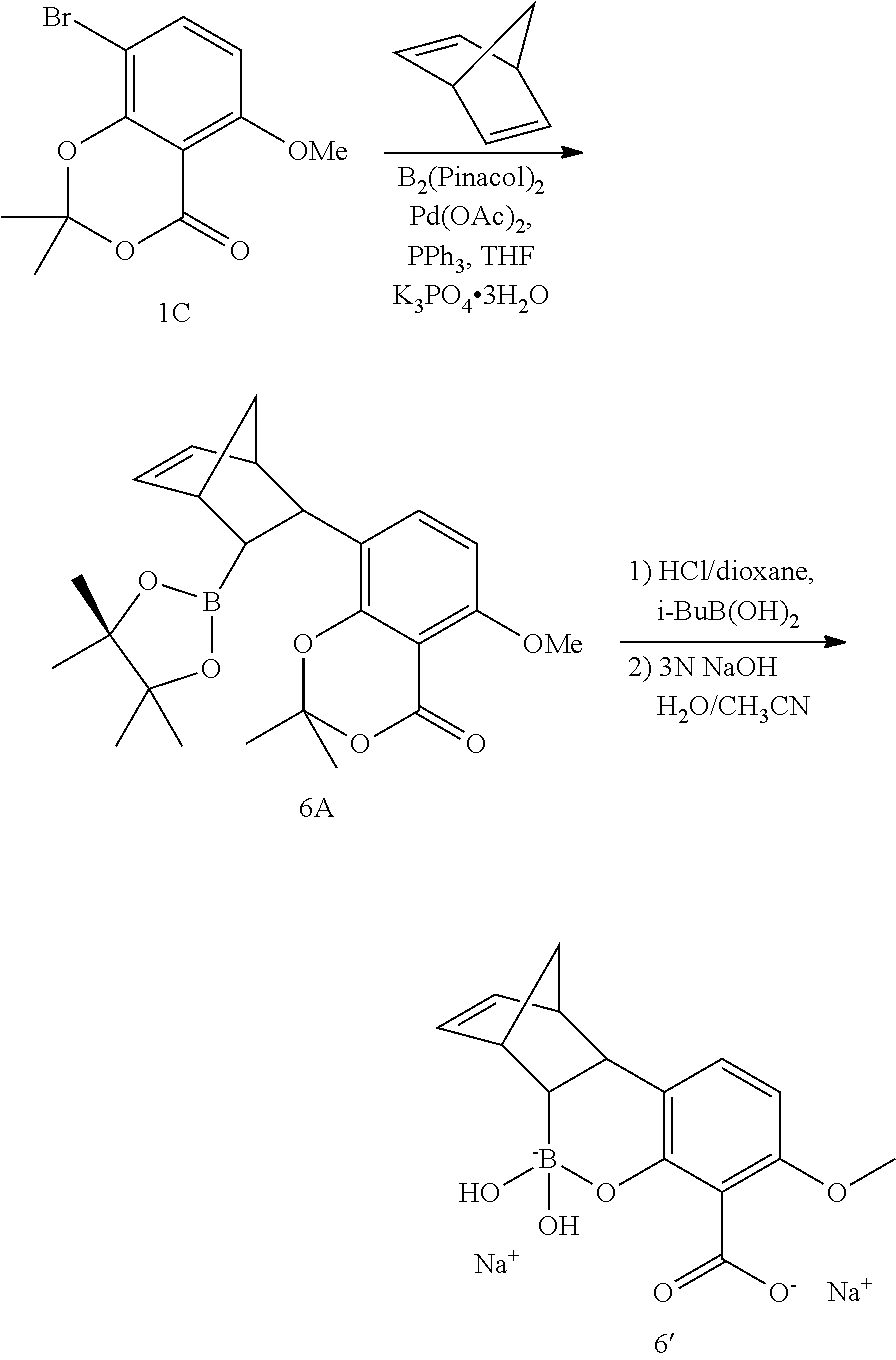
C1(Br)=C2C(=C([OMe])C=C1)C(=O)OC(C)(C)O2.C1=CC2C=CC1C2.C1(C2C(B3OC(C)(C)C(C)(C)O3)C3C=CC2C3)=C2C(=C([OMe])C=C1)C(=O)OC(C)(C)O2.[Na].[Na].C12=C(C(C(=O)[O-])=C(OC)C=C1)O[-B](O)(O)C1C3C=CC(C21)C3
